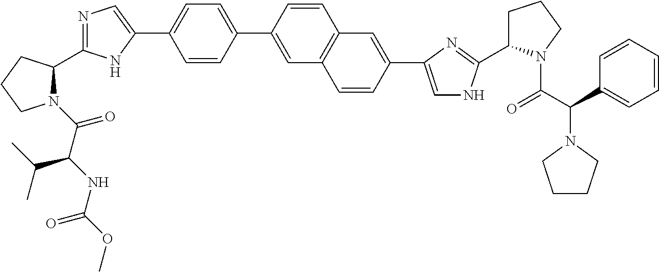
N1(C(C(NC(OC)=O)C(C)C)=O)C(C2=NC=C(C3=CC=C(C4=CC5=C(C=C4)C=C(C4=CNC(C6CCCN6C(C(C6=CC=CC=C6)N6CCCC6)=O)=N4)C=C5)C=C3)N2)CCC1
